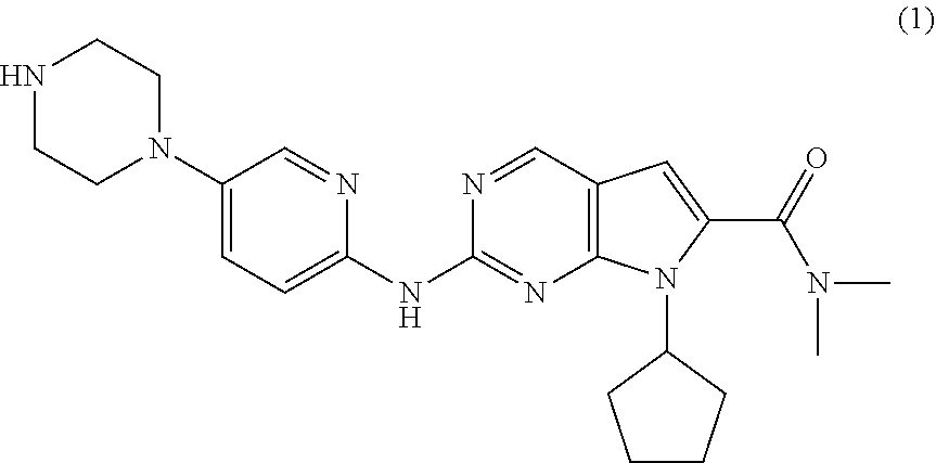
C1(N2CCNCC2)=CC=C(NC2=NC3=C(C=N2)C=C(C(=O)N(C)C)N3C2CCCC2)N=C1
